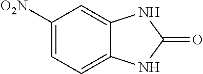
C1([O2N])=CC=C2C(=C1)NC(=O)N2
